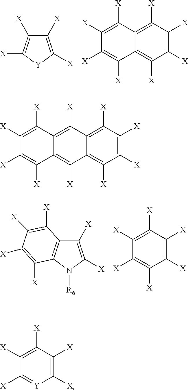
C1([X])=C([X])[Y]C([X])=C1[X].C12=C([X])C([X])=C([X])C([X])=C1C([X])=C([X])C([X])=C2[X].C1([X])=C([X])N([R6])C2=C1C([X])=C([X])C([X])=C2[X].C1([X])=C([X])C([X])=C([X])C([X])=C1[X].C12=C([X])C([X])=C([X])C([X])=C1C([X])=C1C(=C2[X])C([X])=C([X])C([X])=C1[X].C1([X])=C([X])C([X])=C([X])[Y]=C1[X]
